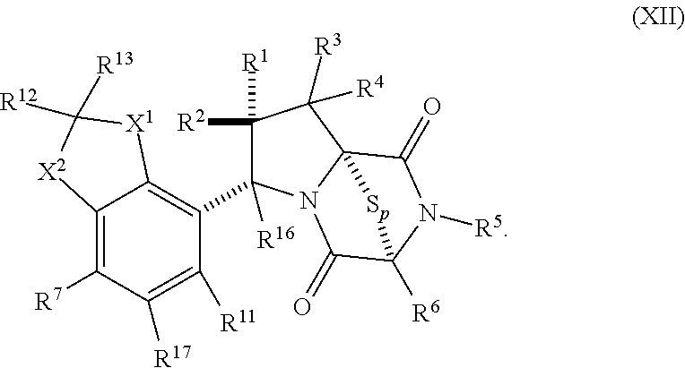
C12=C([R7])C([R17])=C([R11])C(C3([R16])C([R1])([R2])C([R3])([R4])C45N3C(=O)C([R6])(N([R5])C4=O)[Sp]5)=C1[X1]C([R12])([R13])[X2]2
